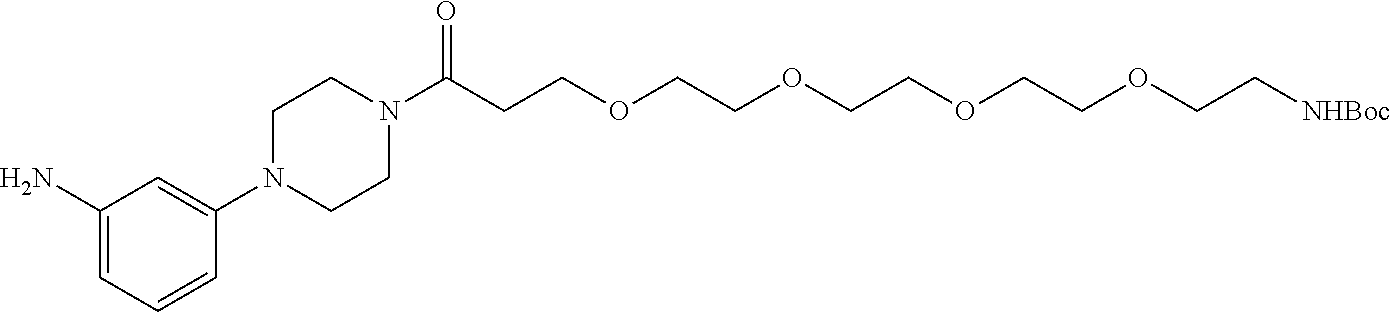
C1(N)=CC=CC(N2CCN(C(CCOCCOCCOCCOCC[NHBoc])=O)CC2)=C1
